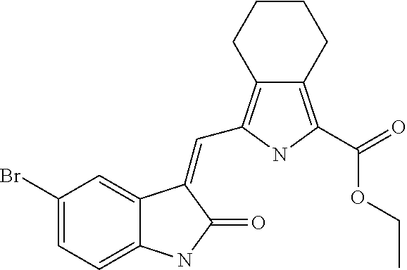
C1(Br)=CC=C2C(=C1)C(=CC1=C3C(=C(C(=O)OCC)N1)CCCC3)C(=O)N2
